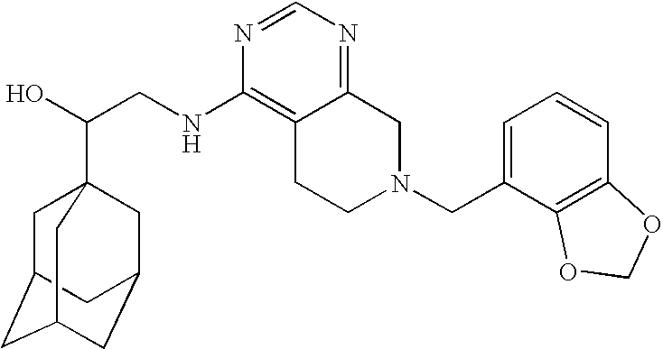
C(CNC1=C2C(=NC=N1)CN(CC1=CC=CC3=C1OCO3)CC2)(O)C12CC3CC(CC(C1)C3)C2
